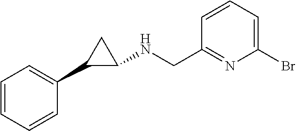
C1=CC=CC(C2C(NCC3=NC(Br)=CC=C3)C2)=C1
